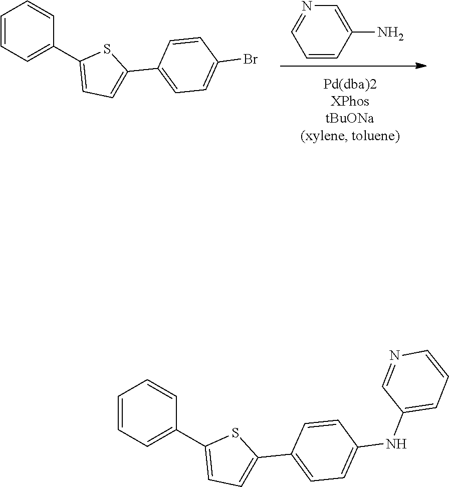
C1=CC=C(C2=CC=C(C3=CC=C(Br)C=C3)S2)C=C1.N1=CC=CC(N)=C1.C1=CC=C(C2=CC=C(C3=CC=C(NC4=CC=CN=C4)C=C3)S2)C=C1
